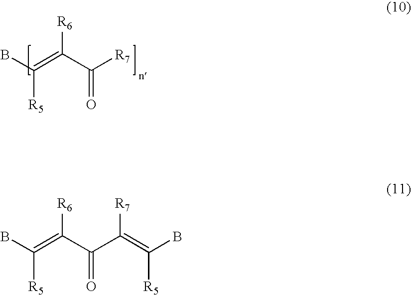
BC([R5])=C(C([R7])=O)[R6].BC(=C(C(C(=C(B)[R5])[R7])=O)[R6])[R5]
